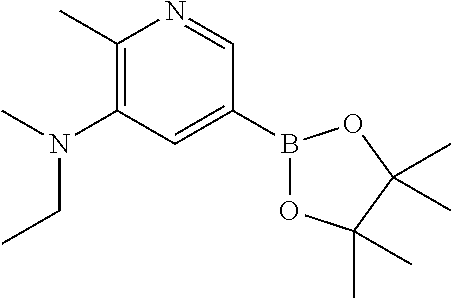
C1(C)=C(N(C)CC)C=C(B2OC(C)(C)C(C)(C)O2)C=N1
